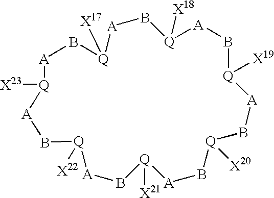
[A]1[Q]([X17])B[A][Q]([X23])[A]B[Q]([X22])[A]B[Q]([X21])[A]B[Q]([X20])B[A][Q]([X19])B[A][Q]([X18])B1
